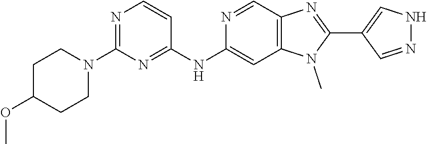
C12=C(C=C(NC3=NC(N4CCC(OC)CC4)=NC=C3)N=C1)N(C)C(C1=CNN=C1)=N2
